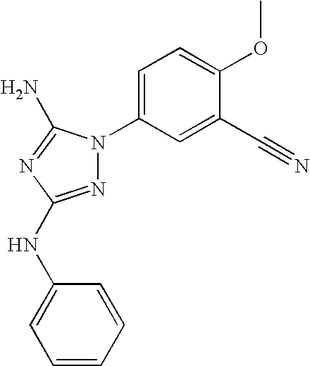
N1=C(NC2=CC=CC=C2)N=C(N)N1C1=CC=C(OC)C(C#N)=C1
